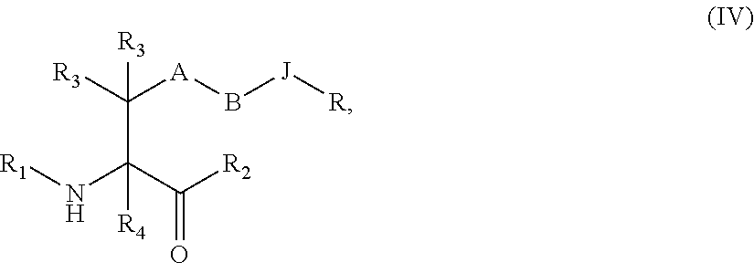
[R3]C(C(C([R2])=O)(N[R1])[R4])([A]B[J][R])[R3]
